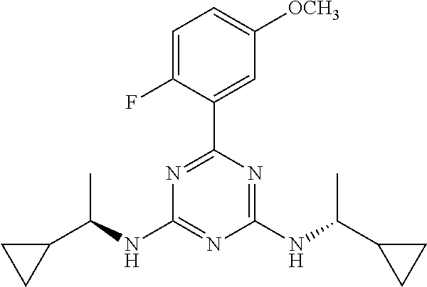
N1=C(C2=CC([OCH3])=CC=C2F)N=C(NC(C2CC2)C)N=C1NC(C1CC1)C
